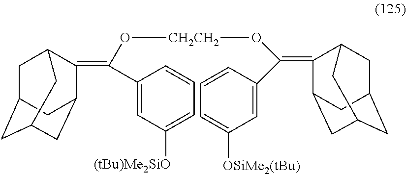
C1C2CC3CC(C(=C(O[CH2CH2]OC(C4=CC([OSiMe2(tBu)])=CC=C4)=C4C5CC6CC(CC4C6)C5)C4=CC([(tBu)Me2SiO])=CC=C4)C1C3)C2
